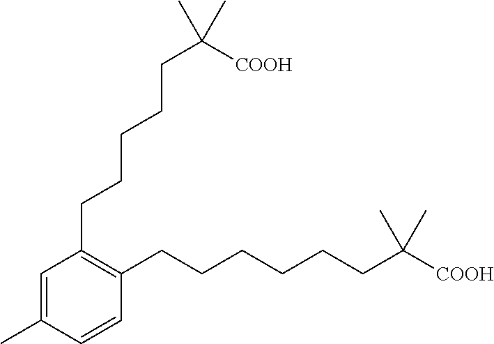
C1(CCCCCC([COOH])(C)C)=C(CCCCCCC([COOH])(C)C)C=CC(C)=C1
